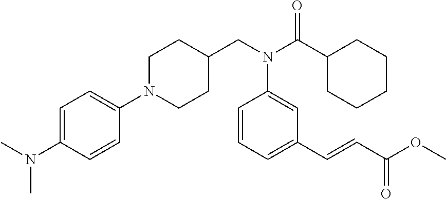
C1=C(N(C)C)C=CC(N2CCC(CN(C(C3CCCCC3)=O)C3=CC(C=CC(=O)OC)=CC=C3)CC2)=C1
